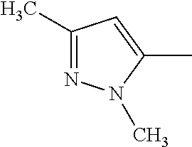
C1(C)=NN(C)C(C)=C1
